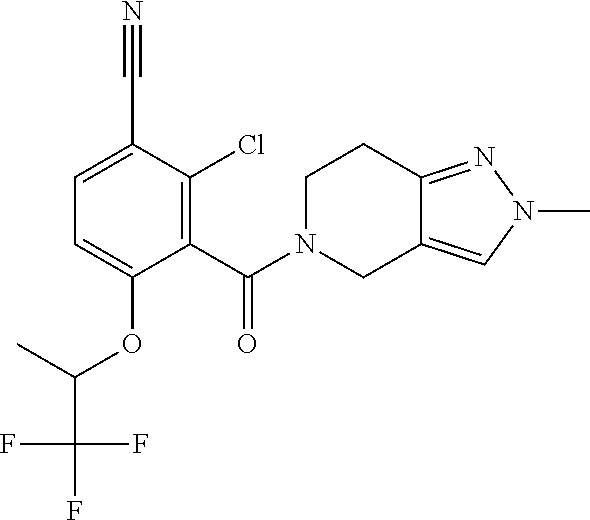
C1(C#N)=CC=C(OC(C(F)(F)F)C)C(C(=O)N2CCC3=NN(C)C=C3C2)=C1Cl
